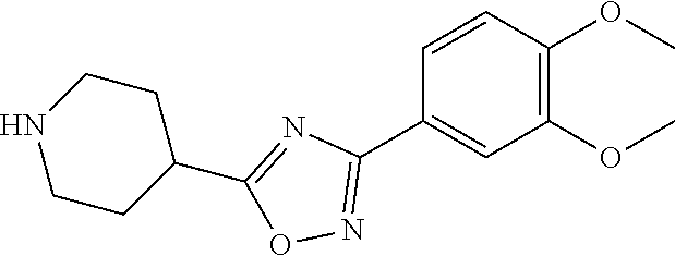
C1=CC(OC)=C(OC)C=C1C1=NOC(C2CCNCC2)=N1
